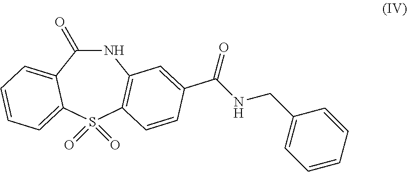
C1=CC=C2C(=C1)C(=O)NC1=C(C=CC(C(=O)NCC3=CC=CC=C3)=C1)S2(=O)=O
